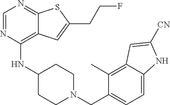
C1=NC(NC2CCN(CC3=CC=C4C(=C3C)C=C([CN])N4)CC2)=C2C(=N1)SC(CCF)=C2
